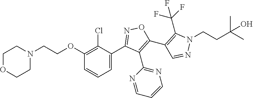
C1(C2=NOC(C3=C(C(F)(F)F)N(CCC(C)(C)O)N=C3)=C2C2=NC=CC=N2)=CC=CC(OCCN2CCOCC2)=C1Cl
